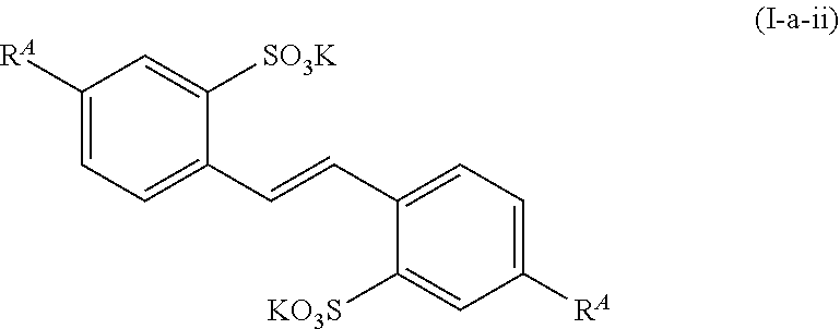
C1(C=CC2=CC=C([RA])C=C2[SO3K])=CC=C([RA])C=C1[KO3S]
